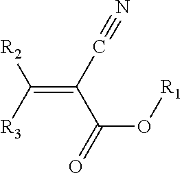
C(=C([R2])[R3])(C(O[R1])=O)C#N
